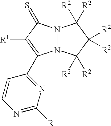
N12N(C([R2])([R2])C([R2])([R2])C1([R2])[R2])C(C1=NC([R])=NC=C1)=C([R1])C2=S
